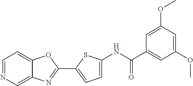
C1(C2=NC3=CN=CC=C3O2)=CC=C(NC(C2=CC(OC)=CC(OC)=C2)=O)S1
